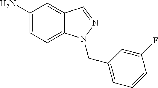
C1(N)=CC=C2C(=C1)C=NN2CC1=CC=CC(F)=C1
